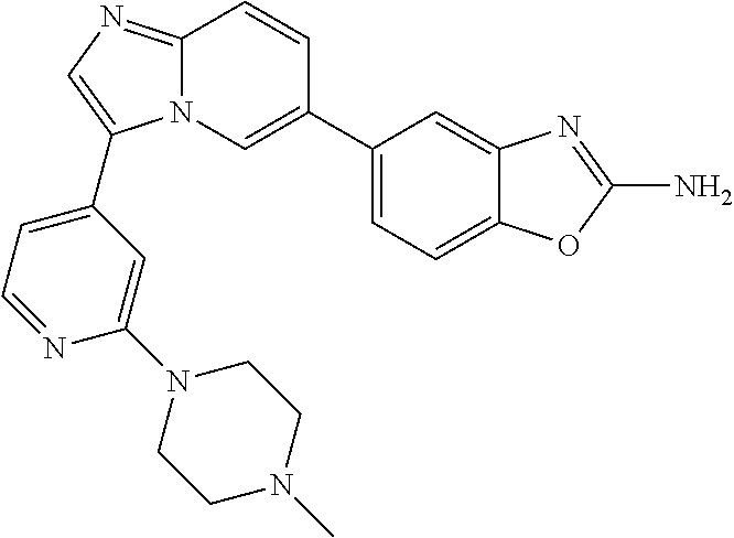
C1(C2=CN3C(=NC=C3C3=CC=NC(N4CCN(C)CC4)=C3)C=C2)=CC=C2C(=C1)N=C(N)O2
